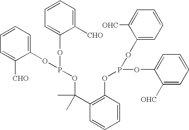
C1=CC=C(OP(OC2=CC=CC=C2[CHO])OC(C2=C(OP(OC3=CC=CC=C3[OHC])OC3=CC=CC=C3[OHC])C=CC=C2)(C)C)C([CHO])=C1
